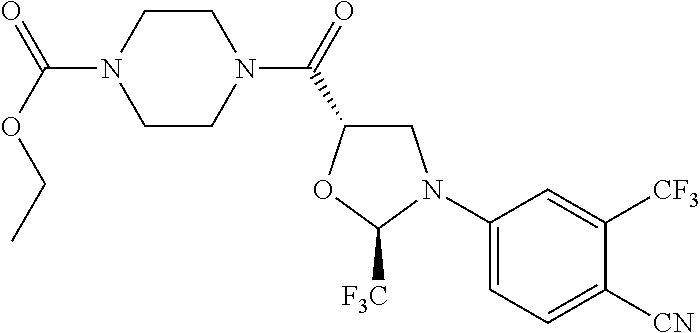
C1(N2CC(C(N3CCN(C(OCC)=O)CC3)=O)OC2[F3C])=CC=C([CN])C([CF3])=C1
